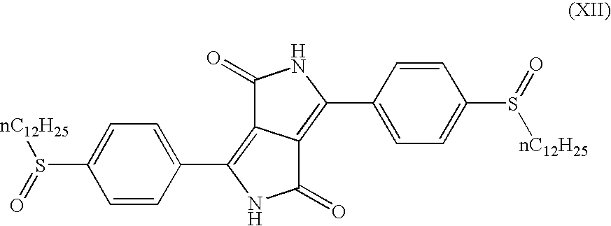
C1(C2=C3C(=C(C4=CC=C(S([nC12H25])=O)C=C4)NC3=O)C(=O)N2)=CC=C(S([nC12H25])=O)C=C1
